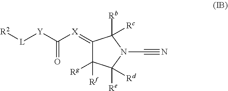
C1(=[X]C([Y][L][R2])=O)C([Rf])([Rg])C([Re])([Rd])N(C#N)C1([Rb])[Rc]
